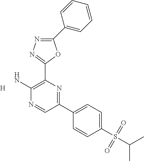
C1(C2=CC=CC=C2)=NN=C(C2=C(N)N=CC(C3=CC=C(S(C(C)C)(=O)=O)C=C3)=N2)O1.[H]
